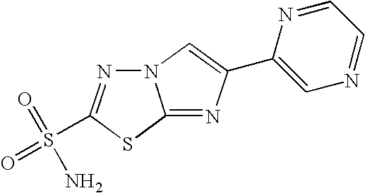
N12N=C(S(=O)(=O)N)SC1=NC(C1=CN=CC=N1)=C2
